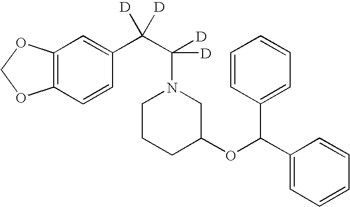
C12=C(C=CC(C(C(N3CCCC(OC(C4=CC=CC=C4)C4=CC=CC=C4)C3)([D])[D])([D])[D])=C1)OCO2
